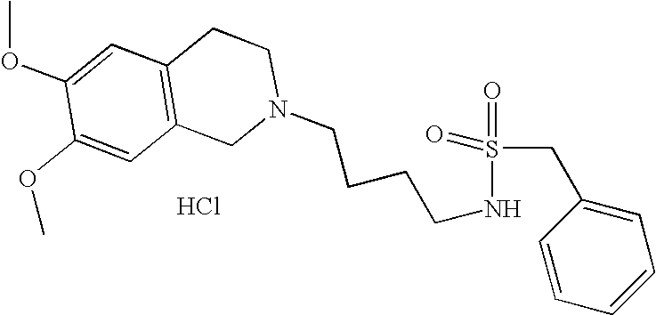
C1=C(OC)C(OC)=CC2=C1CCN(CCCCNS(CC1=CC=CC=C1)(=O)=O)C2.Cl
